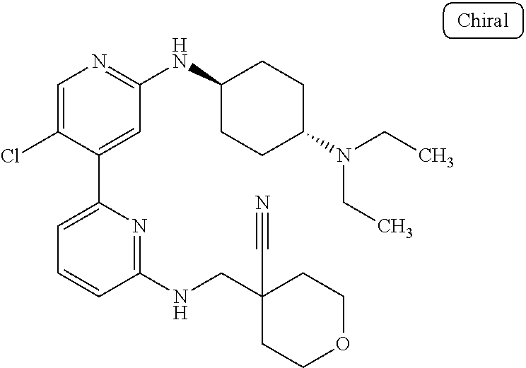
C1=C(Cl)C(C2=CC=CC(NCC3(C#N)CCOCC3)=N2)=CC(NC2CCC(N(CC)CC)CC2)=N1
